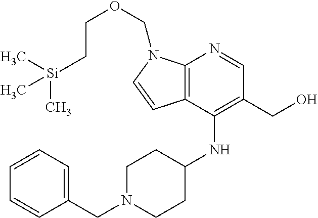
C12=C(C(NC3CCN(CC4=CC=CC=C4)CC3)=C(CO)C=N1)C=CN2COCC[Si](C)(C)C
